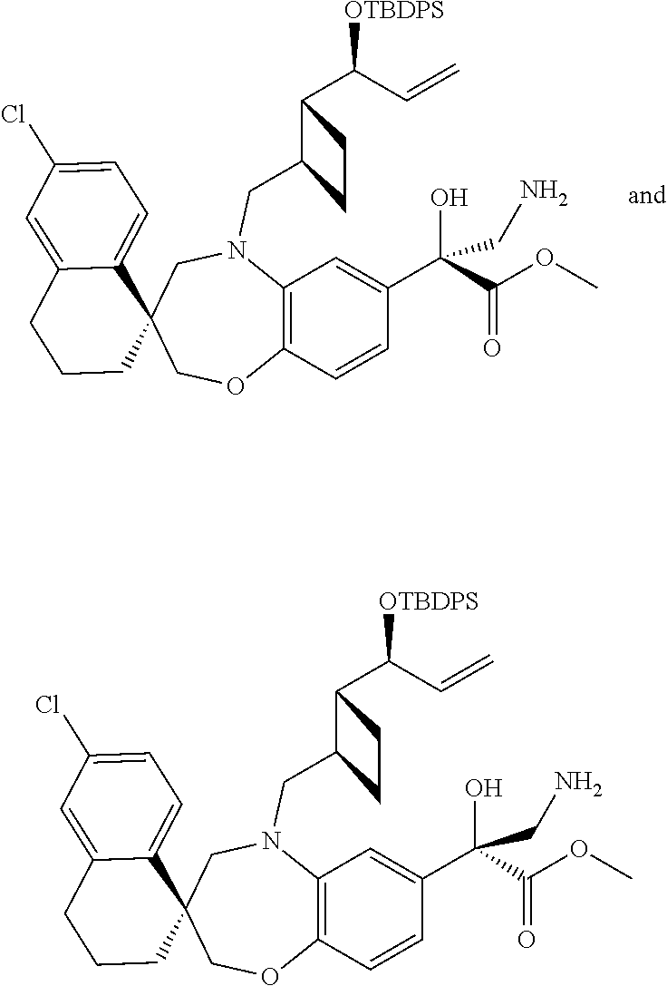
C1OC2=C(N(CC3C(C(C=C)[OTBDPS])CC3)CC13C1=CC=C(Cl)C=C1CCC3)C=C(C(C(OC)=O)(O)CN)C=C2.C1OC2=C(N(CC3C(C(C=C)[OTBDPS])CC3)CC13C1=CC=C(Cl)C=C1CCC3)C=C(C(C(OC)=O)(O)CN)C=C2
